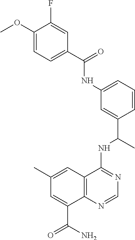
C1(C)=CC2=C(C(C(=O)N)=C1)N=CN=C2NC(C)C1=CC(NC(=O)C2=CC=C(OC)C(F)=C2)=CC=C1
